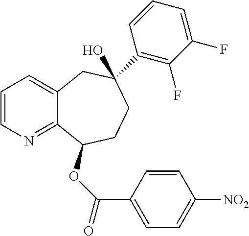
C1=CN=C2C(=C1)CC(O)(C1=C(F)C(F)=CC=C1)CCC2OC(=O)C1=CC=C([NO2])C=C1
